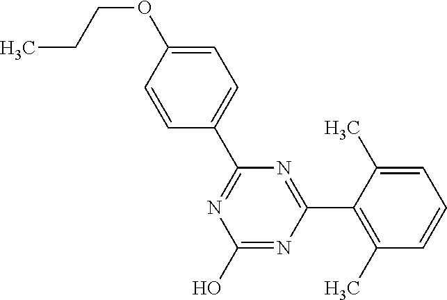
N1=C(C2=CC=C(OCCC)C=C2)N=C(C2=C(C)C=CC=C2C)N=C1O
